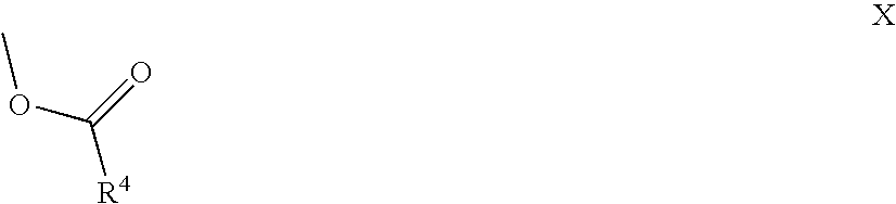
COC(=O)[R4]
